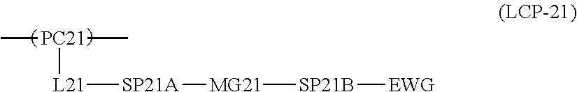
C[PC21](C)[L21][SP21A][MG21][SP21B][EWG]
